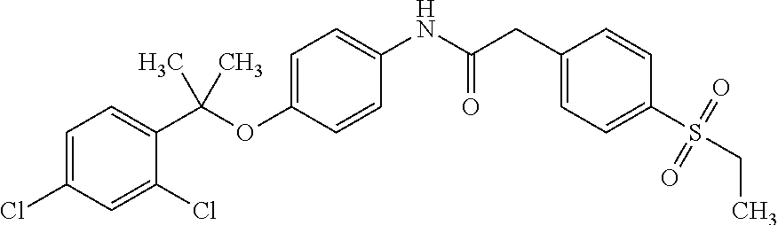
C1=C(Cl)C=C(Cl)C(C(OC2=CC=C(NC(CC3=CC=C(S(CC)(=O)=O)C=C3)=O)C=C2)(C)C)=C1
